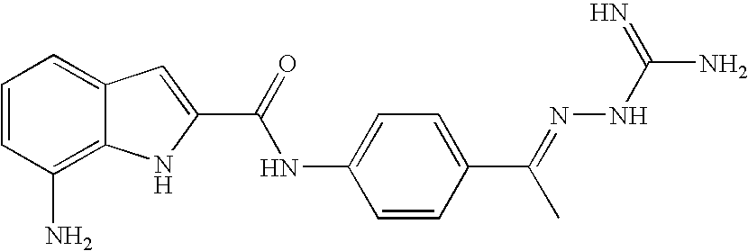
C1=CC(N)=C2C(=C1)C=C(C(=O)NC1=CC=C(C(=NNC(N)=N)C)C=C1)N2
